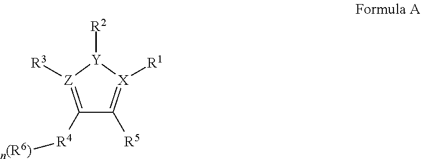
C1([R5])=[X]([R1])[Y]([R2])[Z]([R3])=C1[R4][n(R6)]
